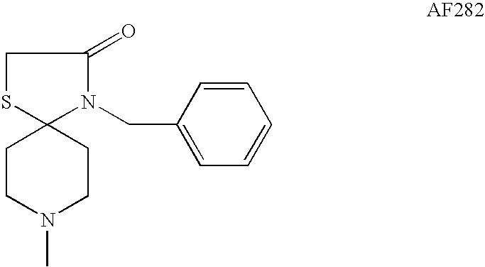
C1CN(C)CCC12SCC(=O)N2CC1=CC=CC=C1
